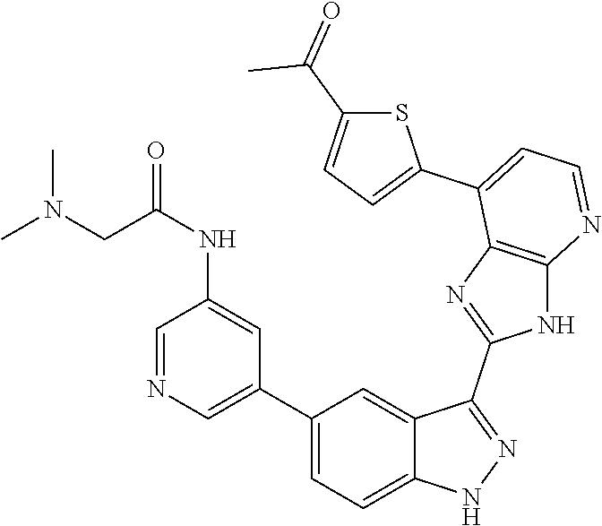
C1(C2=CC=C3C(=C2)C(C2=NC4=C(N2)N=CC=C4C2=CC=C(C(=O)C)S2)=NN3)=CN=CC(NC(=O)CN(C)C)=C1
